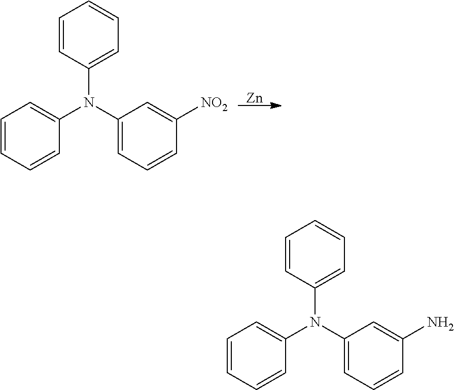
[Zn].C1=CC=CC(N(C2=CC=CC([NO2])=C2)C2=CC=CC=C2)=C1.C1=CC=CC(N(C2=CC=CC(N)=C2)C2=CC=CC=C2)=C1
